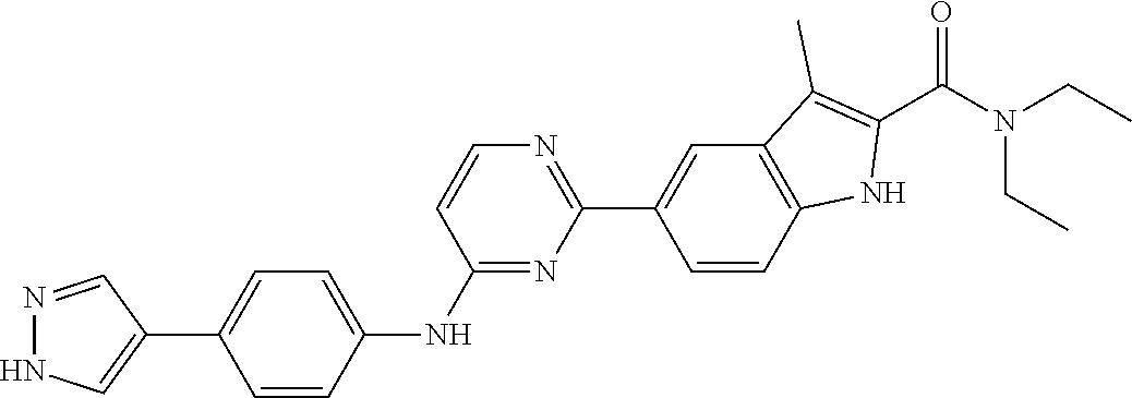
N(CC)(CC)C(C1=C(C)C2=C(N1)C=CC(C1=NC=CC(NC3=CC=C(C4=CNN=C4)C=C3)=N1)=C2)=O
